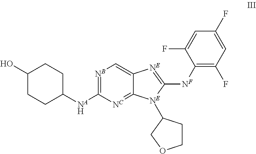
[NB]1=C([NAH]C2CCC(O)CC2)[NC]=C2C(=C1)[NE]=C([NF]C1=C(F)C=C(F)C=C1F)[NE]2C1CCOC1
